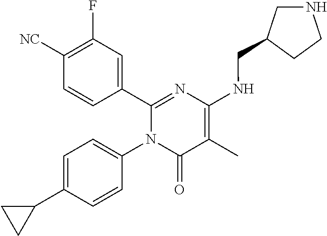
C1(C2=CC(F)=C([CN])C=C2)=NC(NCC2CNCC2)=C(C)C(=O)N1C1=CC=C(C2CC2)C=C1
